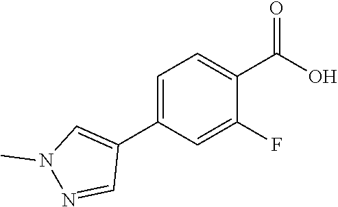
C1=C(C2=CN(C)N=C2)C=C(F)C(C(=O)O)=C1
